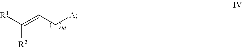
[R1]C(=CC[A])[R2]
